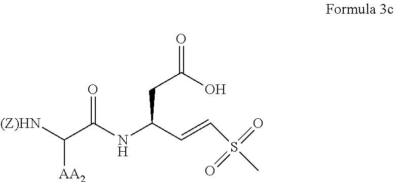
C(C(NC(CC(=O)O)C=CS(C)(=O)=O)=O)([(Z)HN])[AA2]
